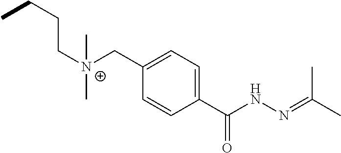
CCCC[N+](C)(CC1=CC=C(C(NN=C(C)C)=O)C=C1)C
